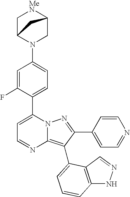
C1(C2=CC=C(N3CC4[MeN]CC3C4)C=C2F)=CC=NC2=C(C3=CC=CC4=C3C=NN4)C(C3=CC=NC=C3)=NN12
